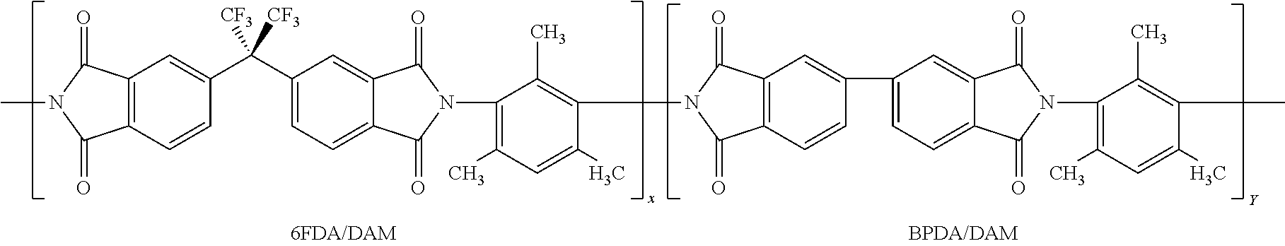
N1(C2=C(C)C=C(C)C(N3C(=O)C4=C(C=C(C5=CC=C6C(=C5)C(=O)N(C5=C(C)C=C(C)C(C)=C5C)C6=O)C=C4)C3=O)=C2C)C(=O)C2=CC=C(C(C3=CC4=C(C=C3)C(=O)N(C)C4=O)([CF3])[CF3])C=C2C1=O
